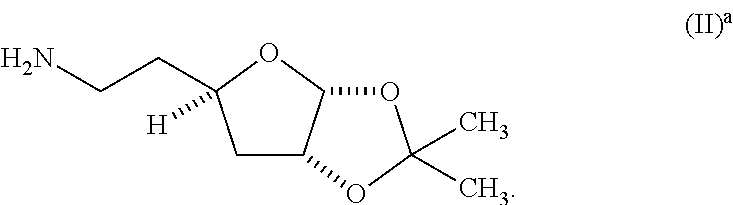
C1C2C(OC1(CCN)[H])OC(C)(C)O2
